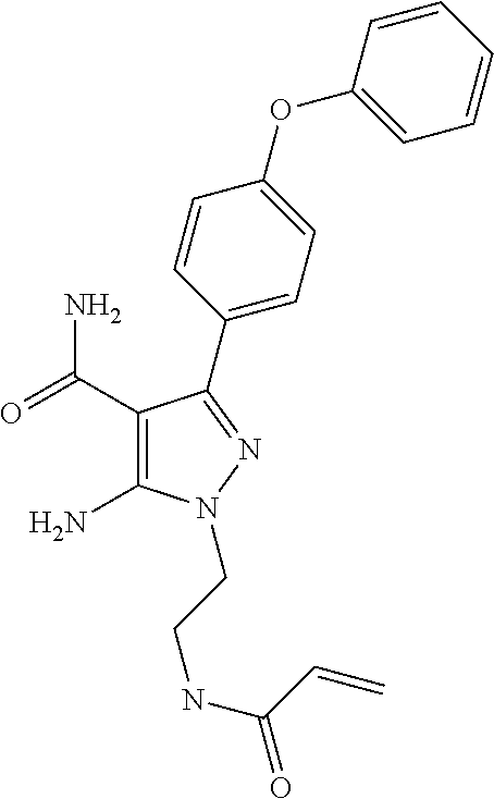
C1(C(=O)N)=C(N)N(CCNC(=O)C=C)N=C1C1=CC=C(OC2=CC=CC=C2)C=C1
